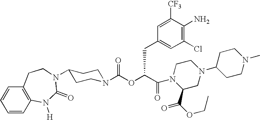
C1(Cl)=C(N)C([CF3])=CC(CC(OC(=O)N2CCC(N3C(=O)N([H])C4=C(C=CC=C4)CC3)CC2)C(=O)N2C(C(OCC)=O)CN(C3CCN(C)CC3)CC2)=C1
